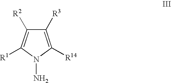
C1([R3])=C([R14])N(N)C([R1])=C1[R2]
